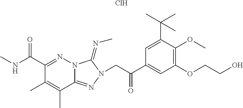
Cl.C1(C(NC)=O)=NN2C(=NN(CC(C3=CC(OCCO)=C(OC)C(C(C)(C)C)=C3)=O)C2=NC)C(C)=C1C
